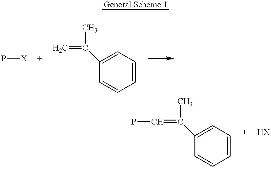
[General Scheme 1].P[X].C=C(C1=CC=CC=C1)C.C(=C(C1=CC=CC=C1)C)P
